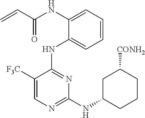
N(C1=CC=CC=C1NC1=NC(NC2CCCC([CONH2])C2)=NC=C1[F3C])C(C=C)=O
